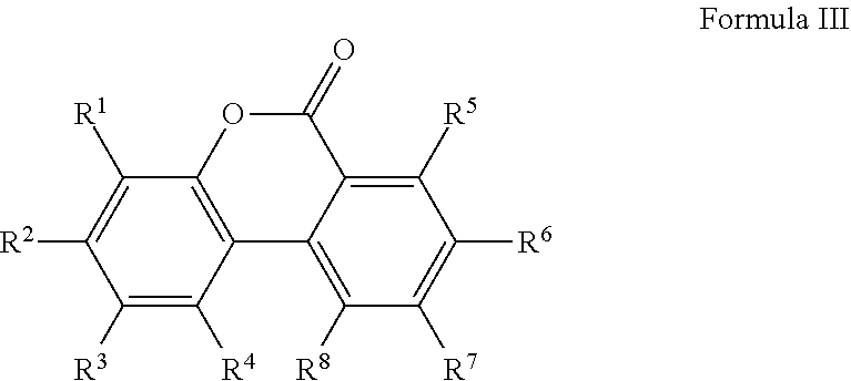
C1([R1])=C([R2])C([R3])=C([R4])C2=C1OC(=O)C1=C([R5])C([R6])=C([R7])C([R8])=C21
